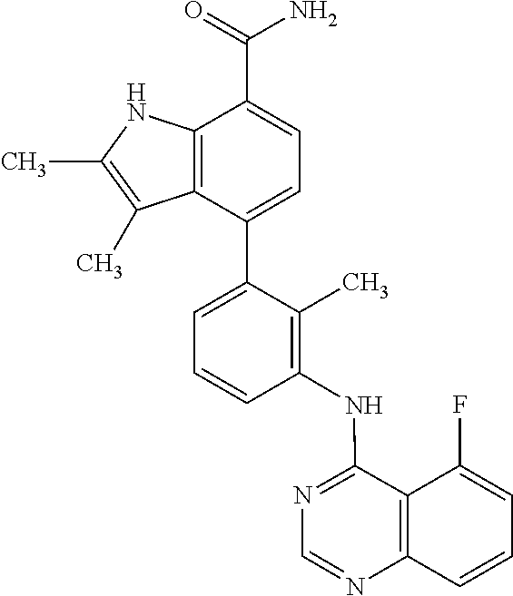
C12=C(C(C3=CC=CC(NC4=NC=NC5=C4C(F)=CC=C5)=C3C)=CC=C1C(=O)N)C(C)=C(C)N2
